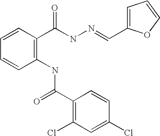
C1(C(=O)NC2=C(C(NN=CC3=CC=CO3)=O)C=CC=C2)=C(Cl)C=C(Cl)C=C1
